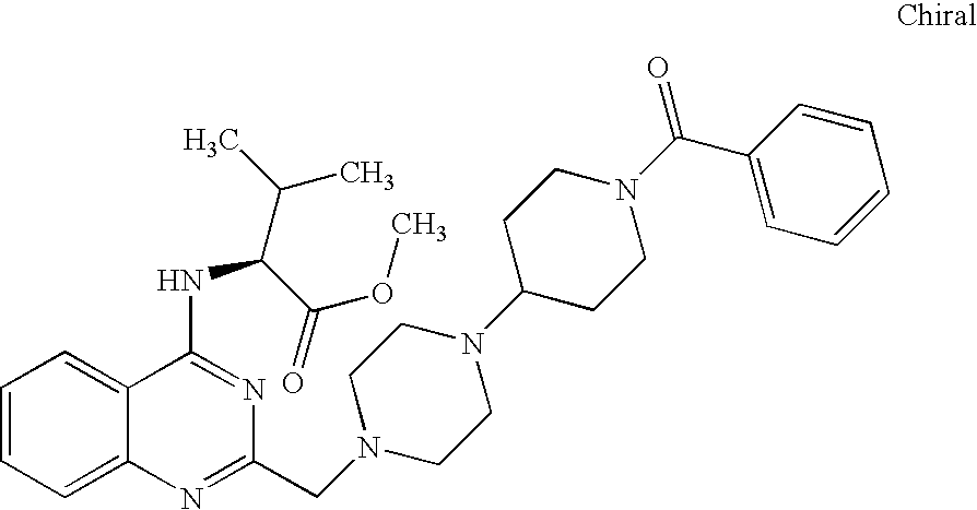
C1=CC=C2C(=C1)C(NC(C(OC)=O)C(C)C)=NC(CN1CCN(C3CCN(C(C4=CC=CC=C4)=O)CC3)CC1)=N2
